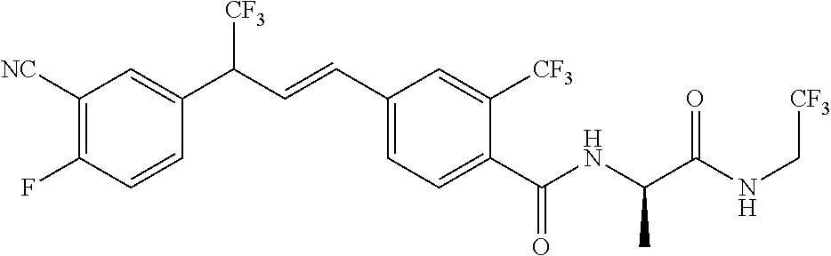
C1(F)=C([NC])C=C(C(C=CC2=CC=C(C(NC(C(NC[CF3])=O)C)=O)C([CF3])=C2)[CF3])C=C1
